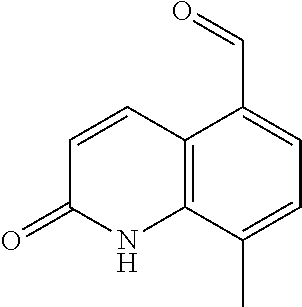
C12=C(C(C)=CC=C1C=O)NC(=O)C=C2
